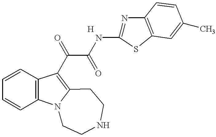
C1=CC2=C(C=C1)C(C(C(NC1=NC3=C(S1)C=C(C)C=C3)=O)=O)=C1N2CCNCC1
